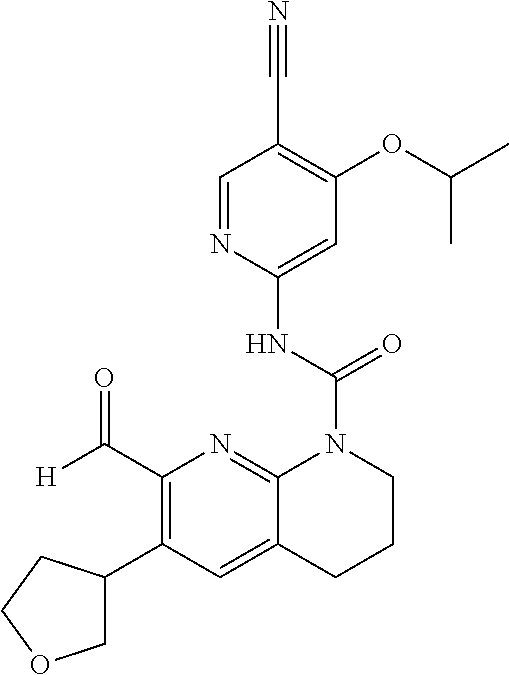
C1(C([H])=O)=C(C2COCC2)C=C2C(=N1)N(C(NC1=CC(OC(C)C)=C(C#N)C=N1)=O)CCC2
